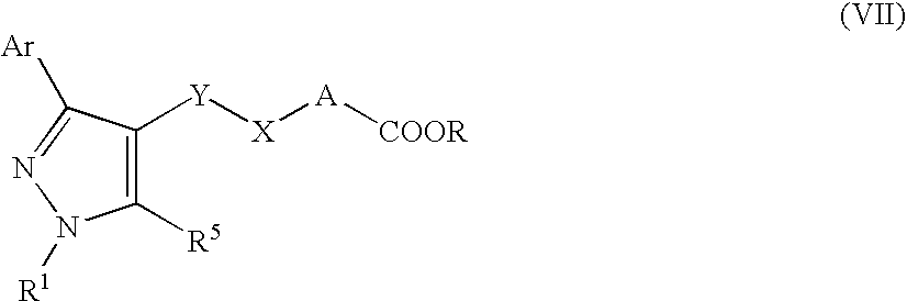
C1([R5])=C([Y][X][A][COOR])C([Ar])=NN1[R1]
